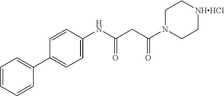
C1=CC=CC(C2=CC=C(NC(CC(N3CC[NHHCl]CC3)=O)=O)C=C2)=C1
